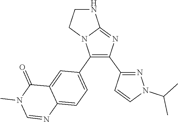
C12=CC(C3=C(C4=NN(C(C)C)C=C4)N=C4N3CCN4)=CC=C1N=CN(C)C2=O
